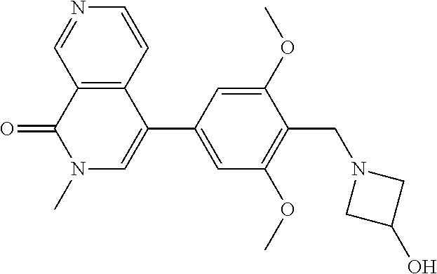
O=C1C2=C(C(C3=CC(OC)=C(CN4CC(O)C4)C(OC)=C3)=CN1C)C=CN=C2
